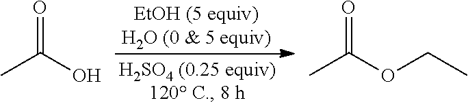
CC(O)=O.CC(OCC)=O
